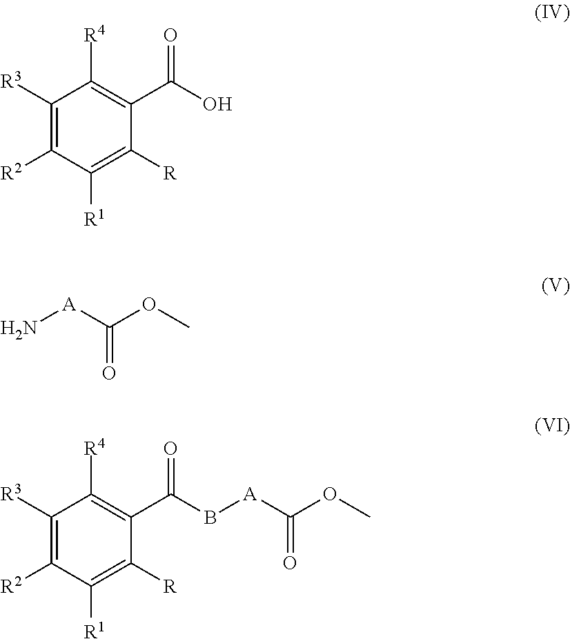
C1([R3])=C([R2])C([R1])=C([R])C(C(O)=O)=C1[R4].C1([R3])=C([R2])C([R1])=C([R])C(C(B[A]C(OC)=O)=O)=C1[R4].N[A]C(OC)=O
